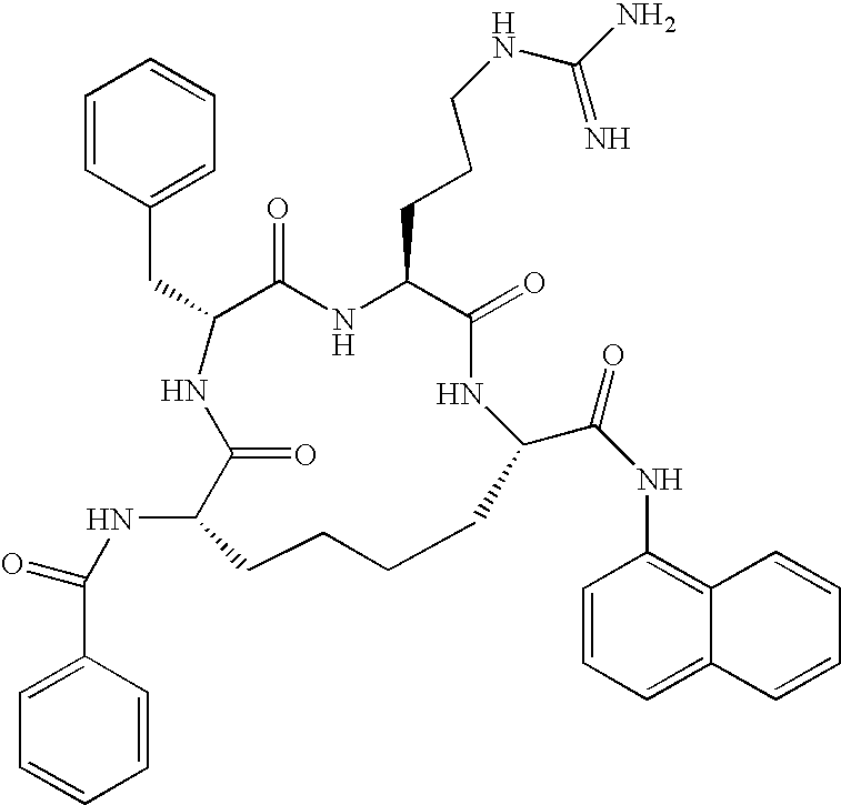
N(C1C(=O)NC(CC2=CC=CC=C2)C(=O)NC(CCCNC(N)=N)C(=O)NC(C(NC2=C3C(=CC=C2)C=CC=C3)=O)CCCC1)C(=O)C1=CC=CC=C1
